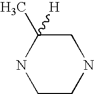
C1C(C)([H])NCCN1
